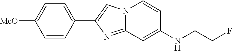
N12C(=NC(C3=CC=C([MeO])C=C3)=C1)C=C(NCCF)C=C2
